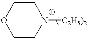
C1CN([C2H5)2])CCO1
